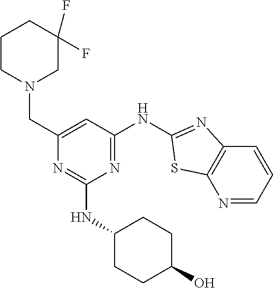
N1=CC=CC2=C1SC(NC1=NC(NC3CCC(O)CC3)=NC(CN3CC(F)(F)CCC3)=C1)=N2
